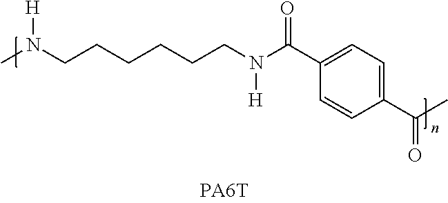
C1(C(C)=O)=CC=C(C(N(CCCCCCN(C)[H])[H])=O)C=C1
